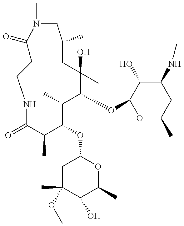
C1C(=O)N(C)CC(C)CC(C)(O)C(OC2OC(C)CC(NC)C2O)C(C)C(OC2CC(C)(OC)C(O)C(C)O2)C(C)C(=O)NC1
